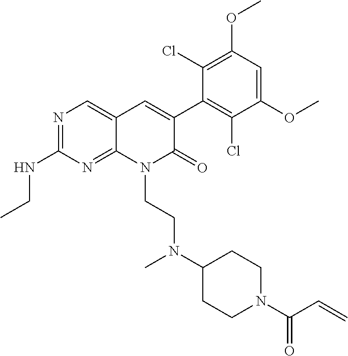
C1(NCC)=NC=C2C(=N1)N(CCN(C1CCN(C(C=C)=O)CC1)C)C(=O)C(C1=C(Cl)C(OC)=CC(OC)=C1Cl)=C2
